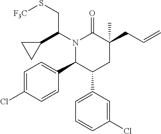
C1=C(Cl)C=CC(C2C(C3=CC=CC(Cl)=C3)CC(CC=C)(C)C(=O)N2C(CS[F3C])C2CC2)=C1
